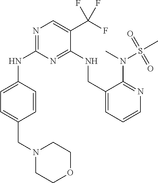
C1=CC(NC2=NC=C(C(F)(F)F)C(NCC3=CC=CN=C3N(C)S(C)(=O)=O)=N2)=CC=C1CN1CCOCC1
